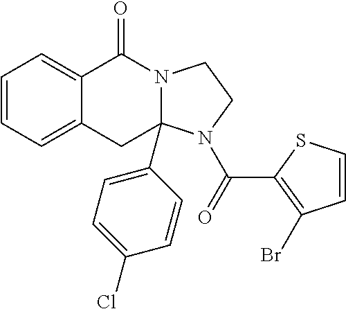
C1=CC=C2C(=C1)C(=O)N1CCN(C(=O)C3=C(Br)C=CS3)C1(C1=CC=C(Cl)C=C1)C2
